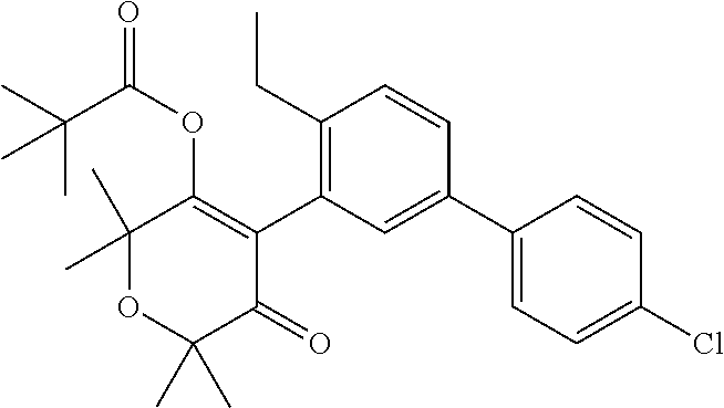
C1(CC)=C(C2=C(OC(=O)C(C)(C)C)C(C)(C)OC(C)(C)C2=O)C=C(C2=CC=C(Cl)C=C2)C=C1
